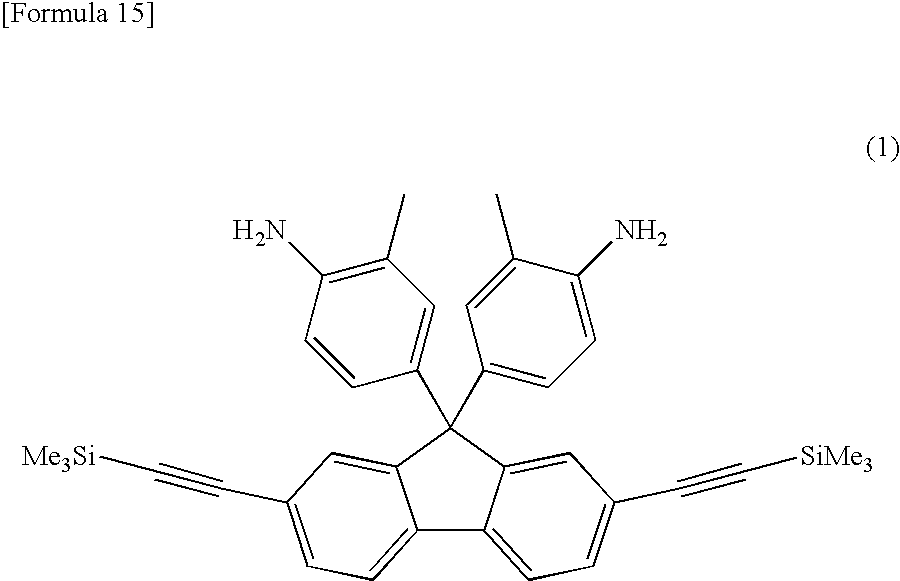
C12=CC=C(C#C[Me3Si])C=C1C(C1=CC=C(N)C(C)=C1)(C1=CC(C)=C(N)C=C1)C1=CC(C#C[SiMe3])=CC=C21
